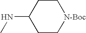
C1CC(NC)CC[N-Boc]1
